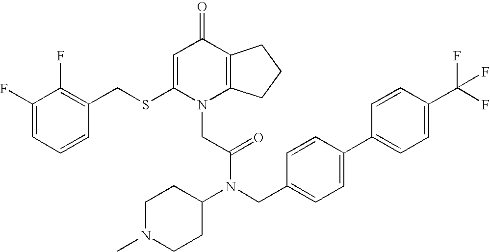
C1=C(SCC2=C(F)C(F)=CC=C2)N(CC(N(C2CCN(C)CC2)CC2=CC=C(C3=CC=C(C(F)(F)F)C=C3)C=C2)=O)C2=C(C1=O)CCC2
